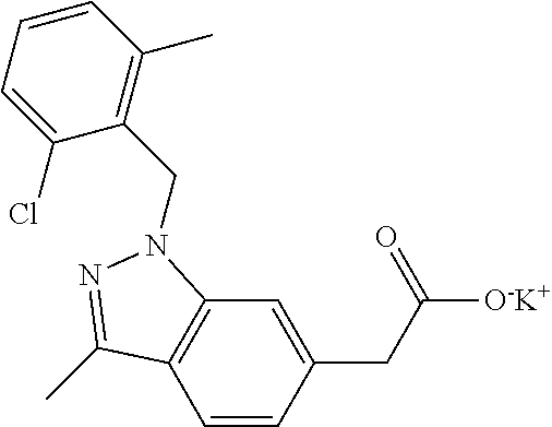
C1=CC(CC(=O)[O-K+])=CC2=C1C(C)=NN2CC1=C(C)C=CC=C1Cl
